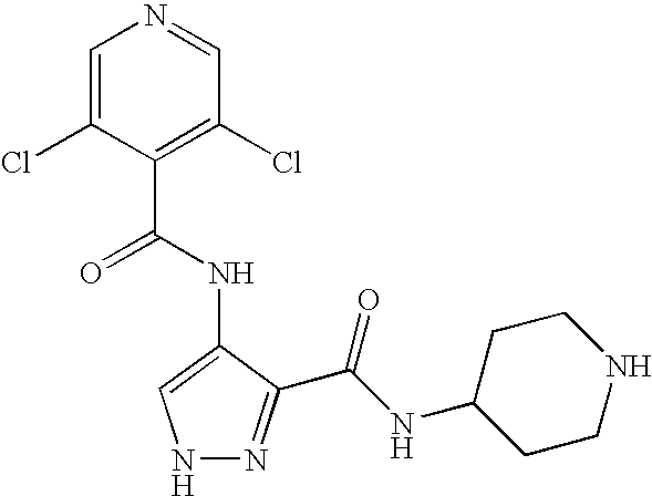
C1(C(=O)NC2=CNN=C2C(NC2CCNCC2)=O)=C(Cl)C=NC=C1Cl
